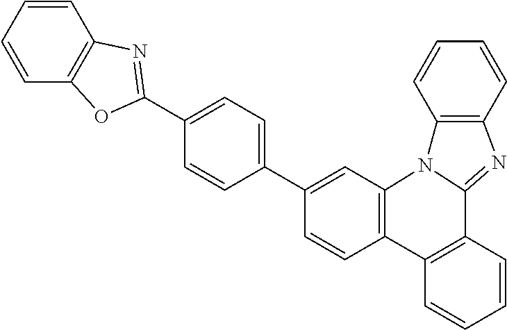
C1=CC2=C(C=C1C1=CC=C(C3=NC4=C(C=CC=C4)O3)C=C1)N1C(=NC3=C1C=CC=C3)C1=C2C=CC=C1
